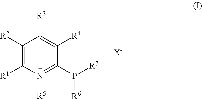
C1([R2])=C([R1])N([R5])=C(P([R7])[R6])C([R4])=C1[R3].[X-]
